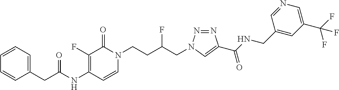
N(C1=C(F)C(=O)N(CCC(CN2N=NC(C(NCC3=CC(C(F)(F)F)=CN=C3)=O)=C2)F)C=C1)C(=O)CC1=CC=CC=C1
